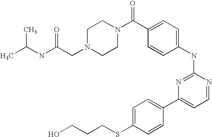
CC(NC(CN1CCN(C(C2=CC=C(NC3=NC(C4=CC=C(SCCCO)C=C4)=CC=N3)C=C2)=O)CC1)=O)C
